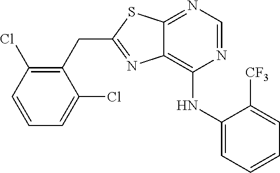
C1(CC2=NC3=C(NC4=CC=CC=C4[CF3])N=CN=C3S2)=C(Cl)C=CC=C1Cl
